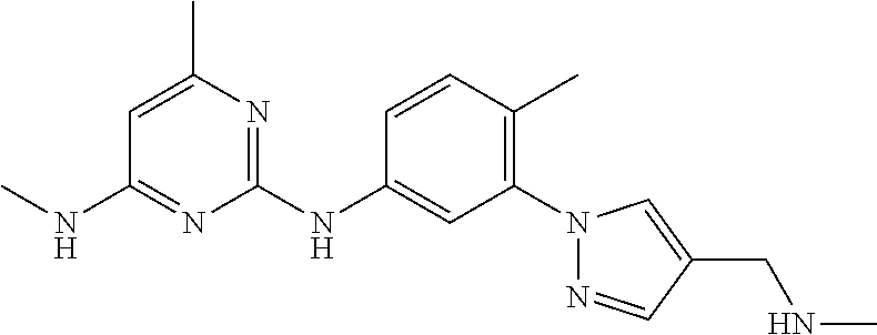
C1=CC(C)=C(N2N=CC(CNC)=C2)C=C1NC1=NC(C)=CC(NC)=N1
